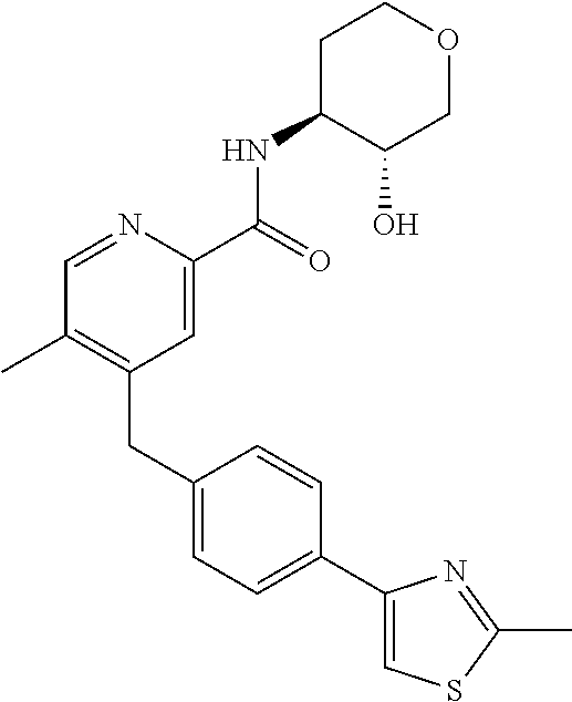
C1=NC(C(=O)NC2C(O)COCC2)=CC(CC2=CC=C(C3=CSC(C)=N3)C=C2)=C1C
